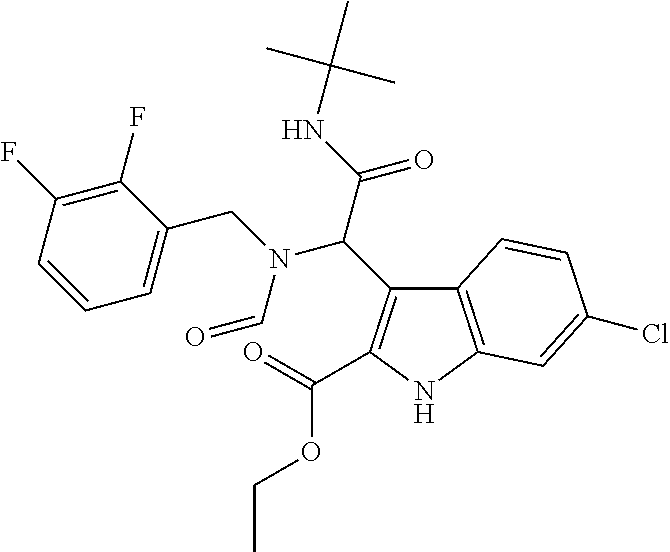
C12=C(NC(C(=O)OCC)=C1C(C(NC(C)(C)C)=O)N(CC1=CC=CC(F)=C1F)C=O)C=C(Cl)C=C2
